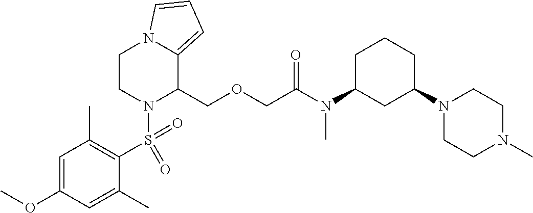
C1=C(OC)C=C(C)C(S(=O)(=O)N2C(COCC(N(C3CC(N4CCN(C)CC4)CCC3)C)=O)C3=CC=CN3CC2)=C1C
